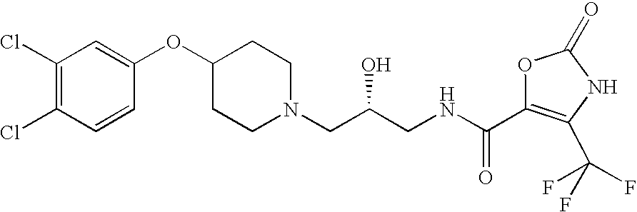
C1(Cl)=C(Cl)C=CC(OC2CCN(CC(CNC(C3=C(C(F)(F)F)NC(=O)O3)=O)O)CC2)=C1
